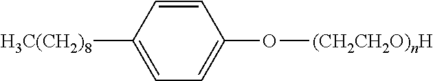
[H3C(CH2)8]C1=CC=C(O[(CH2CH2O)nH])C=C1
